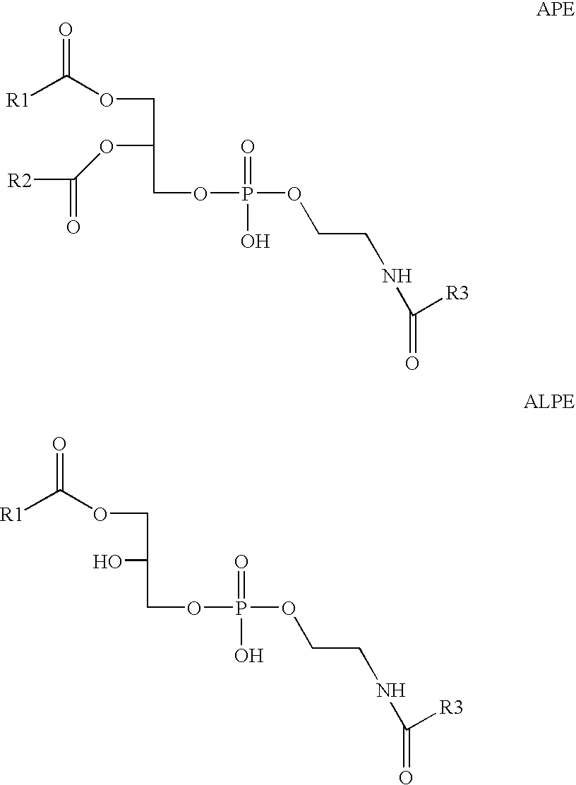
[R1]C(OCC(OC([R2])=O)COP(OCCNC([R3])=O)(=O)O)=O.[R1]C(OCC(O)COP(OCCNC([R3])=O)(=O)O)=O
